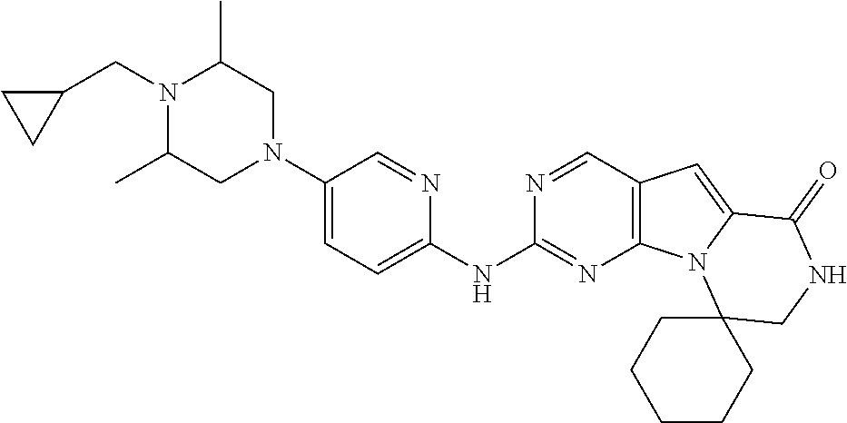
N1(C2=CC=C(NC3=NC4=C(C=N3)C=C3N4C4(CNC3=O)CCCCC4)N=C2)CC(C)N(CC2CC2)C(C)C1
